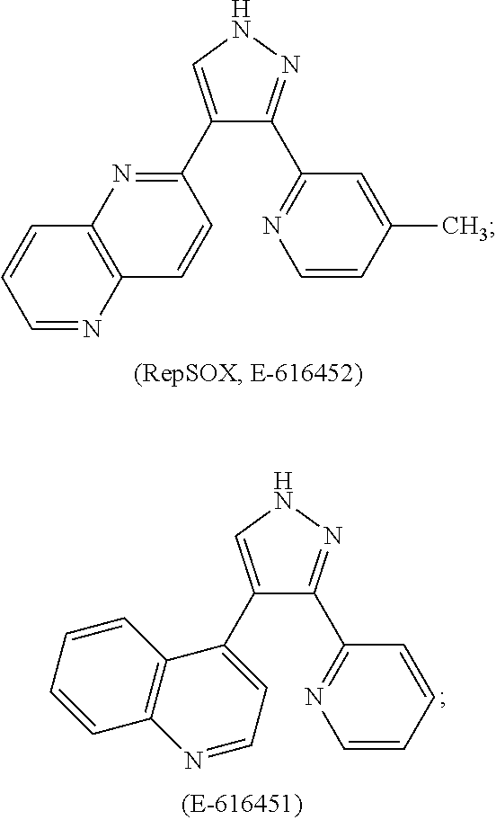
C1=CC=NC2=C1N=C(C1=CNN=C1C1=NC=CC(C)=C1)C=C2.C1(C2=CNN=C2C2=NC=CC=C2)=CC=NC2=C1C=CC=C2
